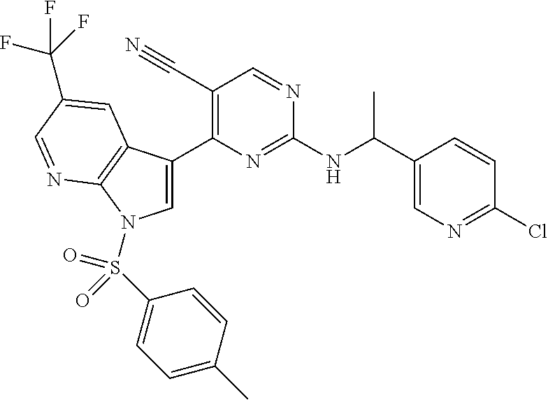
C1=C(C2=C(C#N)C=NC(NC(C3=CN=C(Cl)C=C3)C)=N2)C2=C(N1S(C1=CC=C(C)C=C1)(=O)=O)N=CC(C(F)(F)F)=C2
